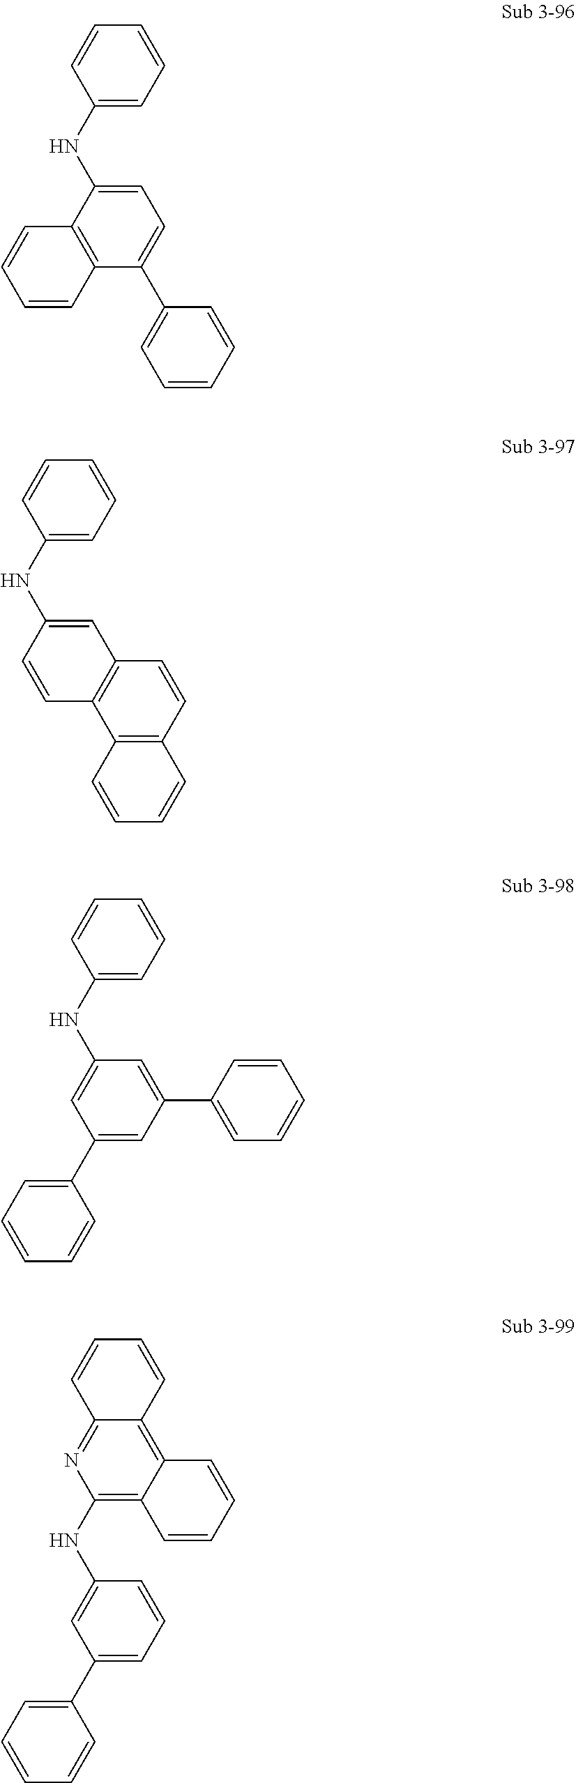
C12=C(C(NC3=CC=CC=C3)=CC=C1C1=CC=CC=C1)C=CC=C2.C1=CC(NC2=CC=CC=C2)=CC2=C1C1=C(C=C2)C=CC=C1.C1(C2=CC=CC=C2)=CC(C2=CC=CC=C2)=CC(NC2=CC=CC=C2)=C1.C1(NC2=CC(C3=CC=CC=C3)=CC=C2)=C2C(=C3C(=N1)C=CC=C3)C=CC=C2
